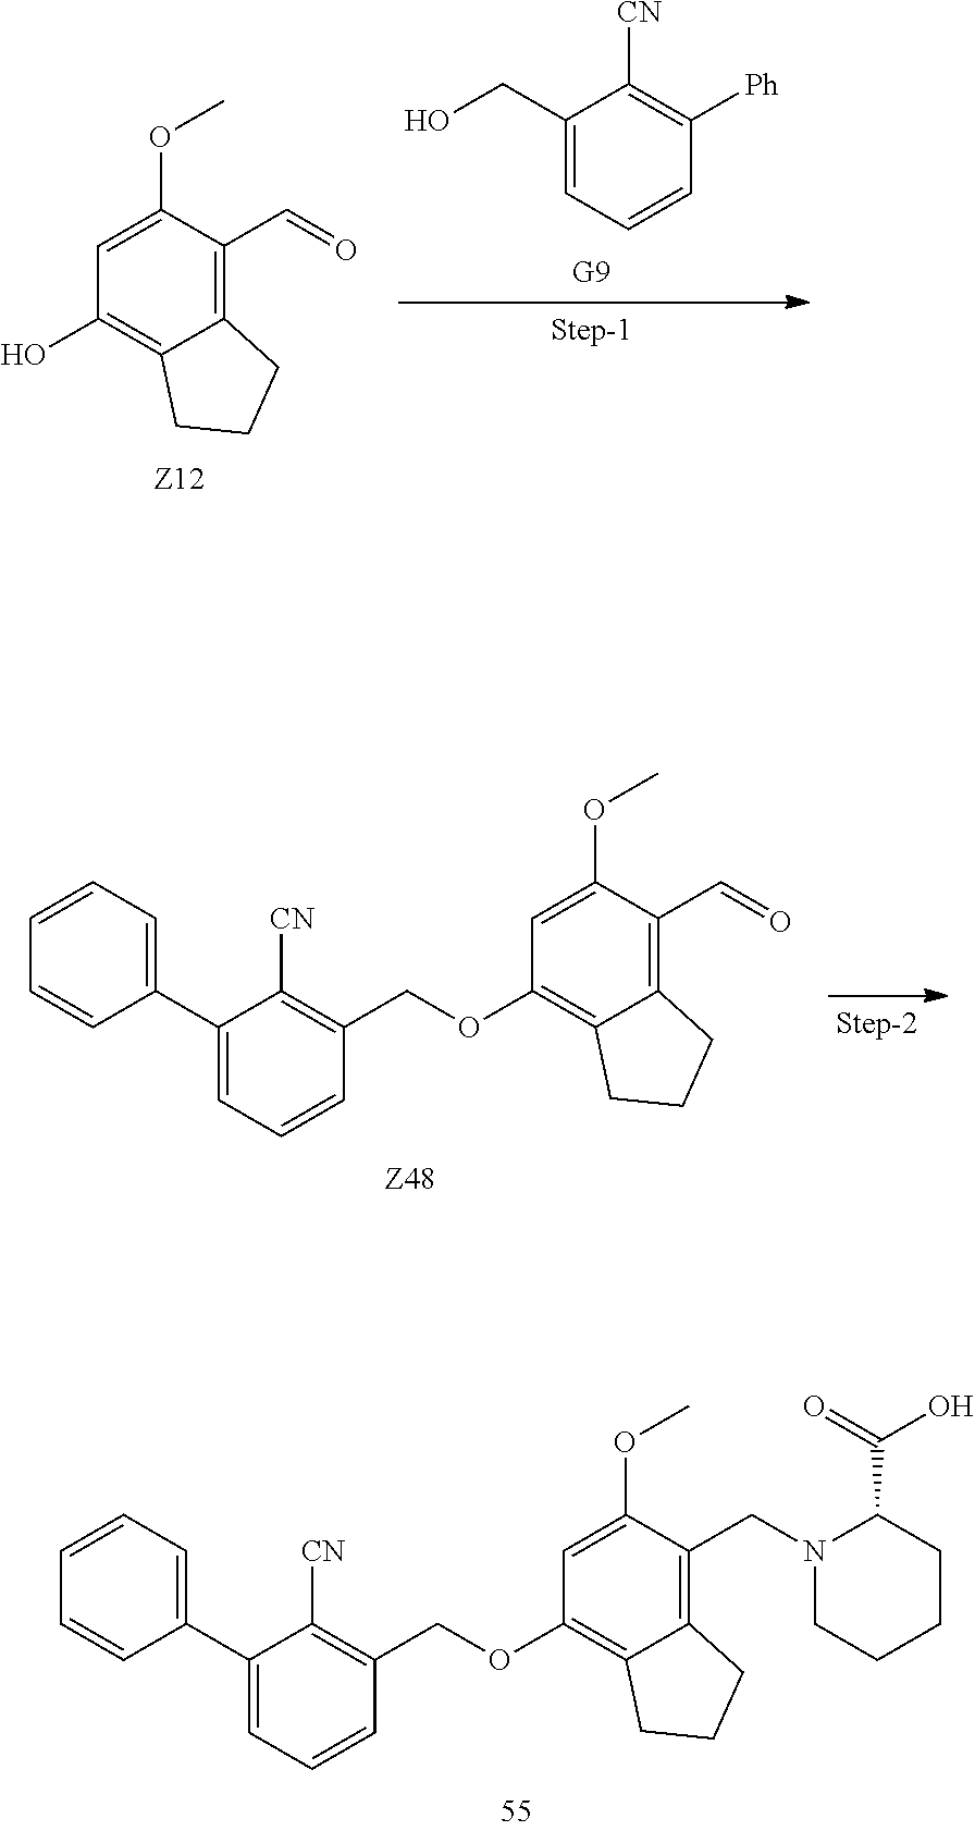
C1(CO)=CC=CC([Ph])=C1[CN].OC1=C2C(=C(C=O)C(OC)=C1)CCC2.C1(C2=CC=CC=C2)=CC=CC(COC2=C3C(=C(C=O)C(OC)=C2)CCC3)=C1[CN].C1(C2=CC=CC=C2)=CC=CC(COC2=C3C(=C(CN4C(C(=O)O)CCCC4)C(OC)=C2)CCC3)=C1[CN]
